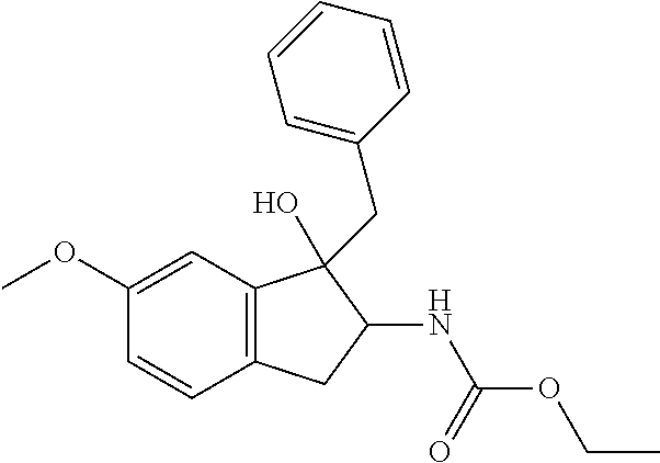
C12=C(C=C(OC)C=C1)C(CC1=CC=CC=C1)(O)C(NC(=O)OCC)C2
